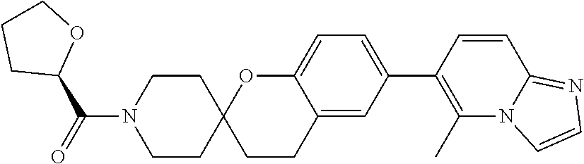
C1CC2(CCN1C(C1OCCC1)=O)CCC1=CC(C3=C(C)N4C(=NC=C4)C=C3)=CC=C1O2
